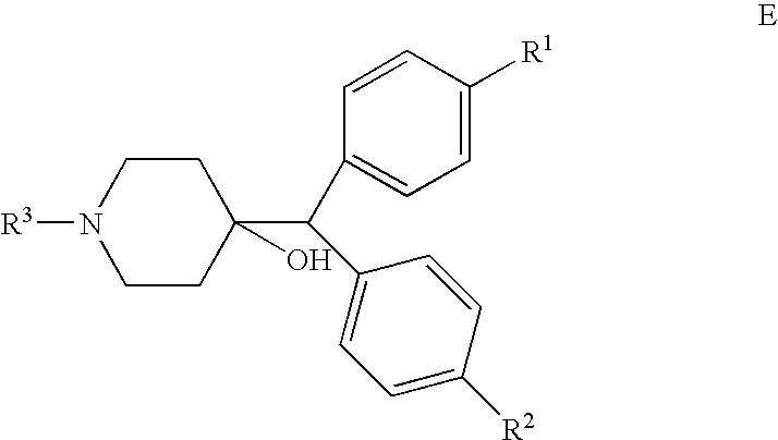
[R3]N1CCC(O)(C(C2=CC=C([R1])C=C2)C2=CC=C([R2])C=C2)CC1
